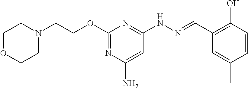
N1(CCOC2=NC(N)=CC(NN=CC3=C(O)C=CC(C)=C3)=N2)CCOCC1
